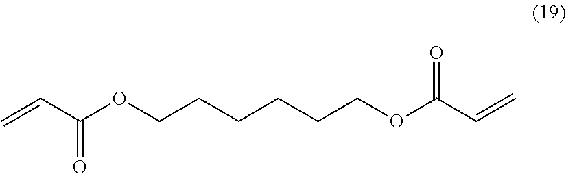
C(CCCOC(C=C)=O)CCOC(C=C)=O
